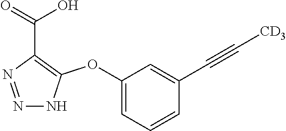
C1(OC2=C(C(=O)O)N=NN2)=CC=CC(C#C[CD3])=C1
